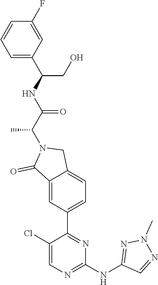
C1(Cl)=CN=C(NC2=NN(C)N=C2)N=C1C1=CC=C2C(=C1)C(=O)N(C(C(=O)NC(CO)C1=CC=CC(F)=C1)C)C2
